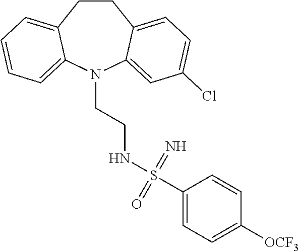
C1CC2=CC=C(Cl)C=C2N(CCNS(=N)(=O)C2=CC=C([OCF3])C=C2)C2=CC=CC=C12
